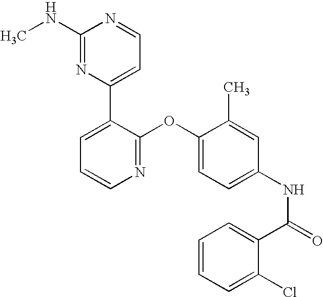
C1(NC)=NC(C2=CC=CN=C2OC2=CC=C(NC(=O)C3=CC=CC=C3Cl)C=C2C)=CC=N1
